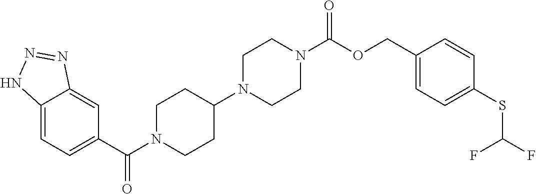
C12=CC=C(C(=O)N3CCC(N4CCN(C(=O)OCC5=CC=C(SC(F)F)C=C5)CC4)CC3)C=C1N=NN2
